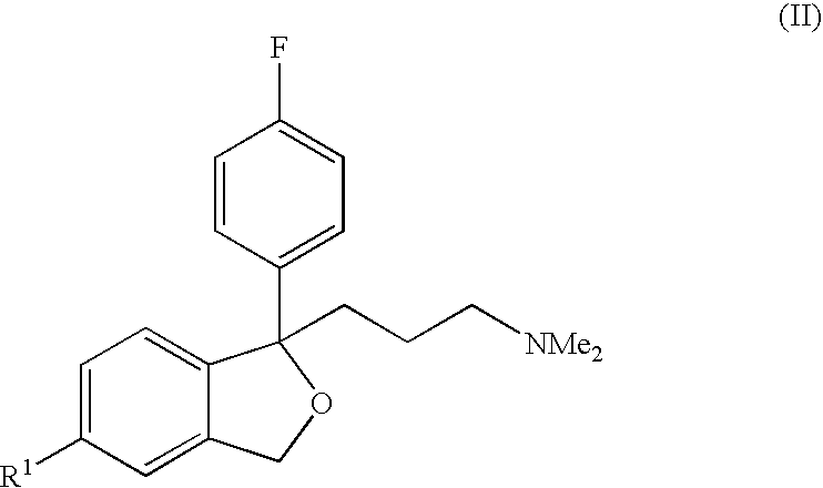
C1=C([R1])C=C2C(=C1)C(C1=CC=C(F)C=C1)(CCC[NMe2])OC2
